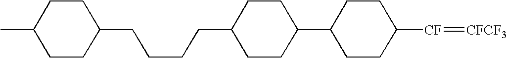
C1CC([CF]=[CFCF3])CCC1C1CCC(CCCCC2CCC(C)CC2)CC1
